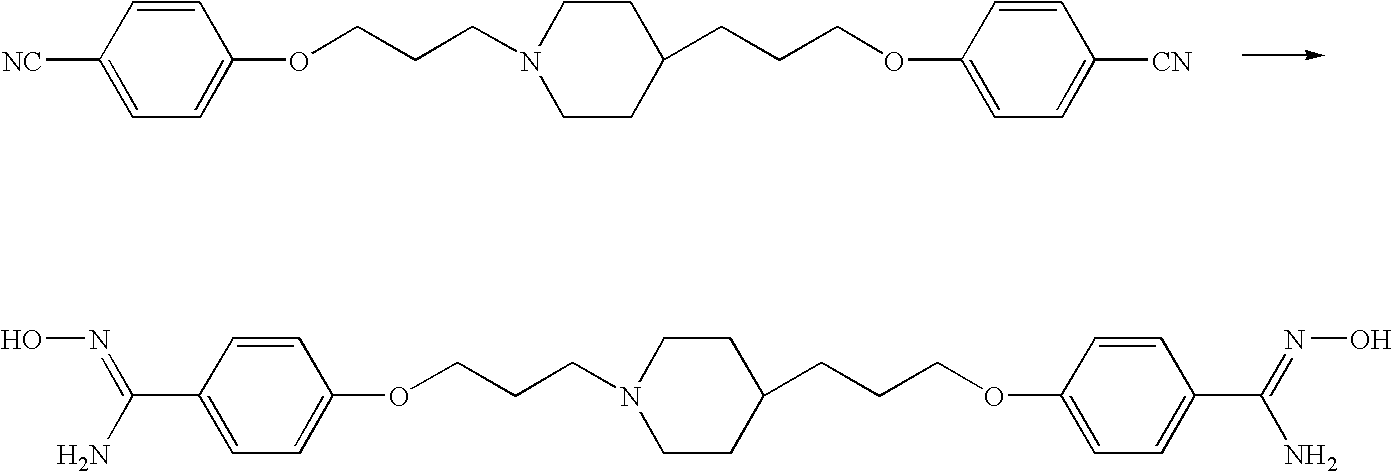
C1=CC([NC])=CC=C1OCCCN1CCC(CCCOC2=CC=C([CN])C=C2)CC1.C1=CC(C(N)=NO)=CC=C1OCCCN1CCC(CCCOC2=CC=C(C(=NO)N)C=C2)CC1
